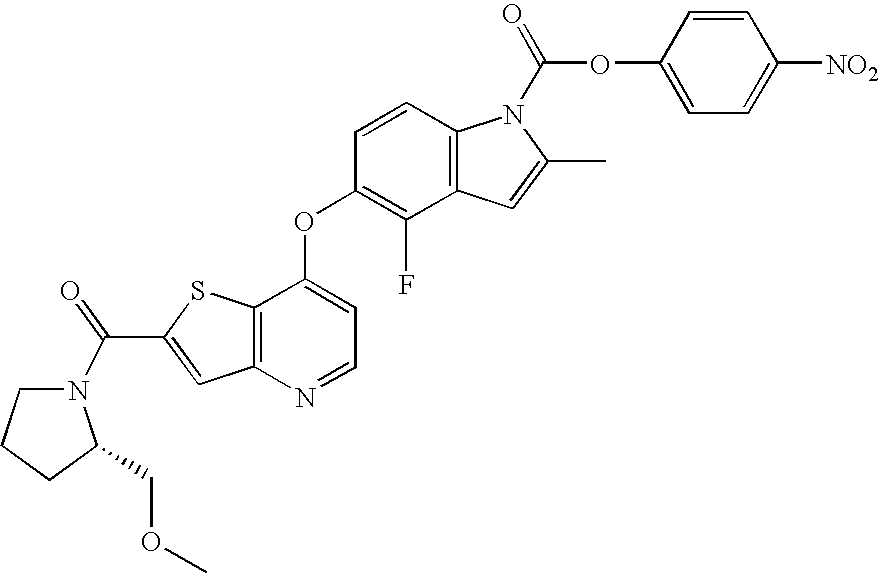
C12=C(C(OC3=C(F)C4=C(C=C3)N(C(OC3=CC=C([NO2])C=C3)=O)C(C)=C4)=CC=N1)SC(C(=O)N1CCCC1COC)=C2
